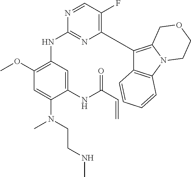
C1(C2=C(F)C=NC(NC3=C(OC)C=C(N(CCNC)C)C(NC(C=C)=O)=C3)=N2)=C2N(C3=C1C=CC=C3)CCOC2
